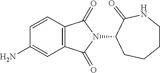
C1=CC2=C(C=C1N)C(=O)N(C1CCCCNC1=O)C2=O
